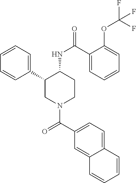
C1=CC=C(C2CN(C(C3=CC=C4C(=C3)C=CC=C4)=O)CCC2NC(=O)C2=CC=CC=C2OC(F)(F)F)C=C1
